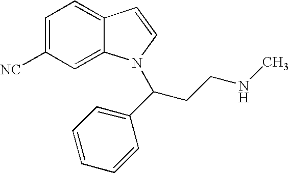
C1=C([NC])C=C2C(=C1)C=CN2C(CCNC)C1=CC=CC=C1
